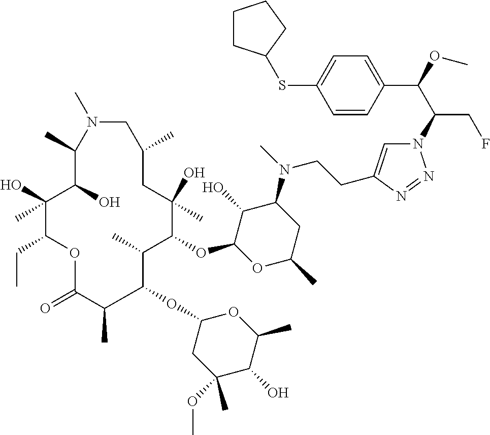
N1=NN(C(C(C2=CC=C(SC3CCCC3)C=C2)OC)CF)C=C1CCN(C1C(O)C(OC2C(C)C(OC3CC(OC)(C)C(O)C(C)O3)C(C)C(=O)OC(CC)C(O)(C)C(O)C(C)N(C)CC(C)CC2(O)C)OC(C)C1)C
